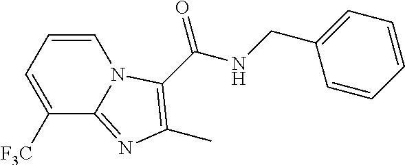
C1=CC=C([F3C])C2=NC(C)=C(C(NCC3=CC=CC=C3)=O)N12
